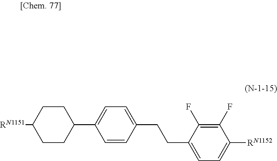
C1(CCC2=CC=C([RN1152])C(F)=C2F)=CC=C(C2CCC([RN1151])CC2)C=C1
